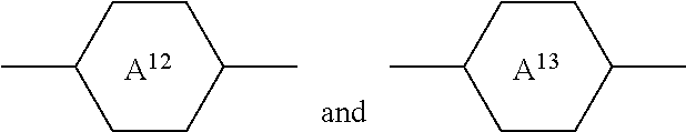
C1CC(C)CCC1C.C1CC(C)CCC1C.[A12].[A13]
